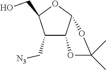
C1(C[N3])C2C(OC1CO)OC(C)(C)O2
